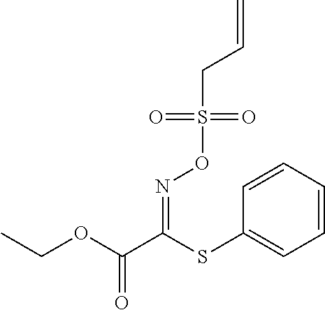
CCOC(C(SC1=CC=CC=C1)=NOS(CC=C)(=O)=O)=O
